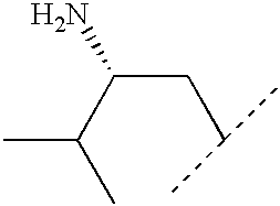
CC(C(N)CC(C)C)C
